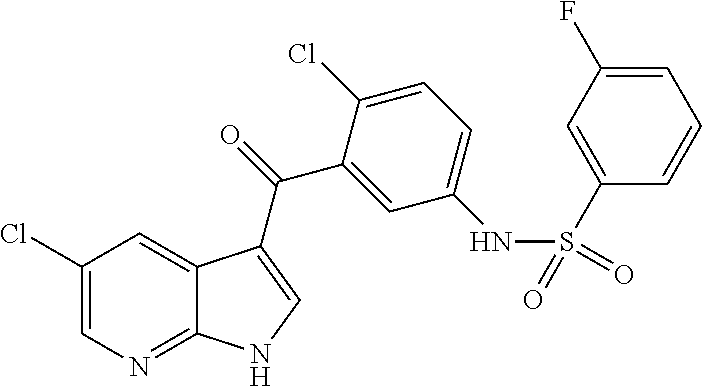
C1(Cl)=CN=C2C(=C1)C(C(=O)C1=CC(NS(=O)(=O)C3=CC(F)=CC=C3)=CC=C1Cl)=CN2
